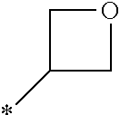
C1(*)COC1
